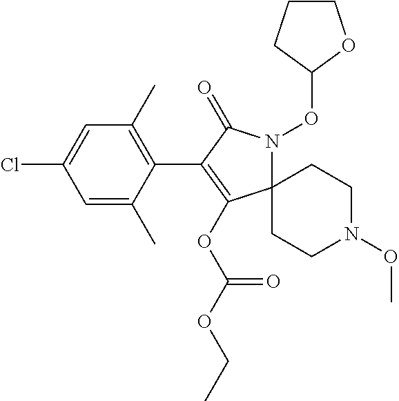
C12(N(OC3CCCO3)C(=O)C(C3=C(C)C=C(Cl)C=C3C)=C1OC(OCC)=O)CCN(OC)CC2
